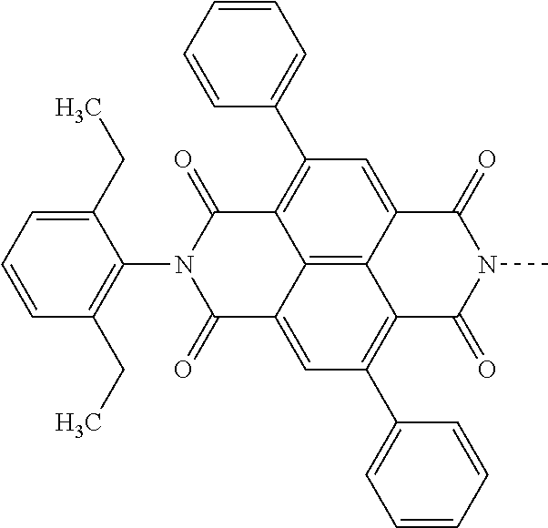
C1(CC)=CC=CC(CC)=C1N1C(=O)C2=CC(C3=CC=CC=C3)=C3C4=C2C(=C(C2=CC=CC=C2)C=C4C(=O)N(C)C3=O)C1=O
